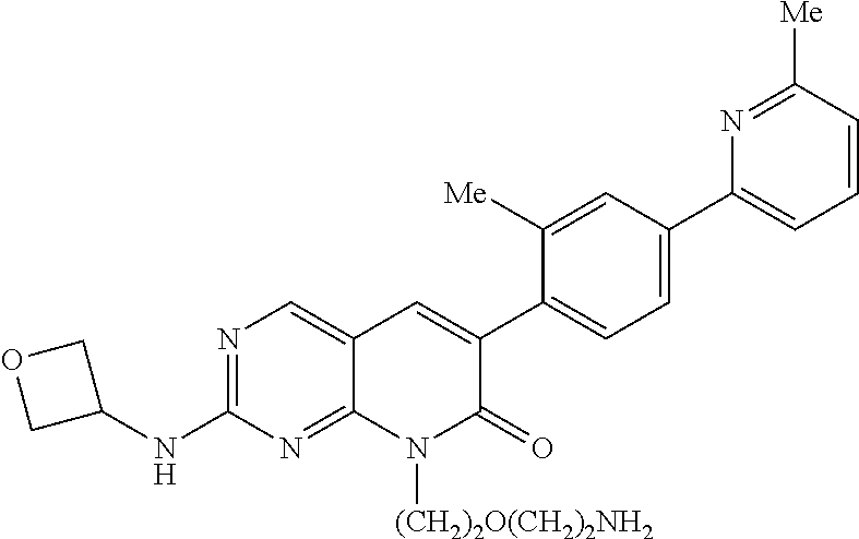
N1=C(NC2COC2)N=C2C(=C1)C=C(C1=CC=C(C3=CC=CC([Me])=N3)C=C1[Me])C(=O)N2[(CH2)2O(CH2)2NH2]
